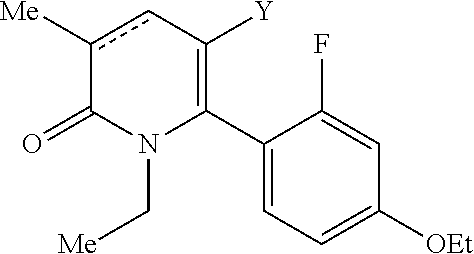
C1(C2=C([Y])cc([Me])C(=O)N2C[Me])=CC=C([OEt])C=C1F
